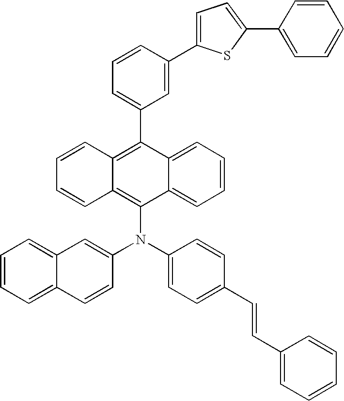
C1=C(C2=C3C(=C(N(C4=CC5=CC=CC=C5C=C4)C4=CC=C(C=CC5=CC=CC=C5)C=C4)C4=CC=CC=C24)C=CC=C3)C=C(C2=CC=C(C3=CC=CC=C3)S2)C=C1
